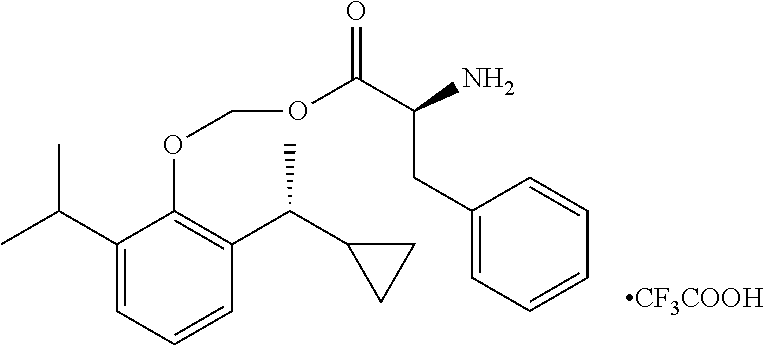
C1(C(C)C)=CC=CC(C(C2CC2)C)=C1OCOC(C(N)CC1=CC=CC=C1)=O.[CF3COOH]
